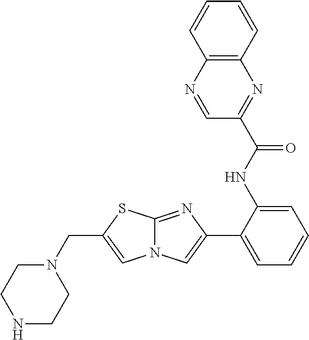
C12=NC(C3=CC=CC=C3NC(=O)C3=NC4=C(N=C3)C=CC=C4)=CN1C=C(CN1CCNCC1)S2
